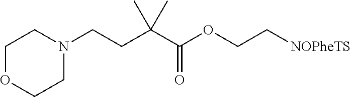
C(CC(C(OCC[NOPheTS])=O)(C)C)N1CCOCC1
